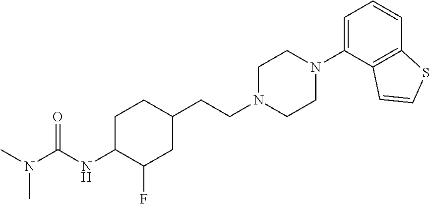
C(=O)(NC1C(F)CC(CCN2CCN(C3=CC=CC4=C3C=CS4)CC2)CC1)N(C)C
